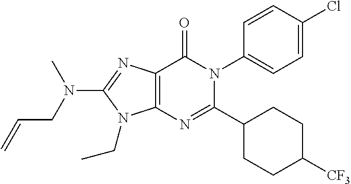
C12=C(N=C(C3CCC([CF3])CC3)N(C3=CC=C(Cl)C=C3)C1=O)N(CC)C(N(C)CC=C)=N2
